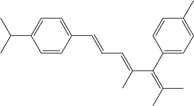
C1(C=CC=C(C(C2=CC=C(C)C=C2)=C(C)C)C)=CC=C(C(C)C)C=C1
